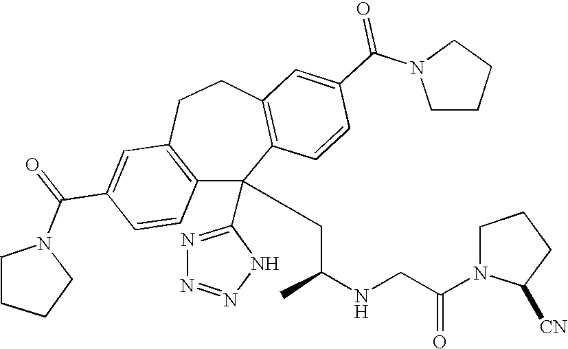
C1(C(=O)N2CCCC2)=CC2=C(C=C1)C(C1=NN=NN1)(CC(NCC(N1C([CN])CCC1)=O)C)C1=C(CC2)C=C(C(N2CCCC2)=O)C=C1
